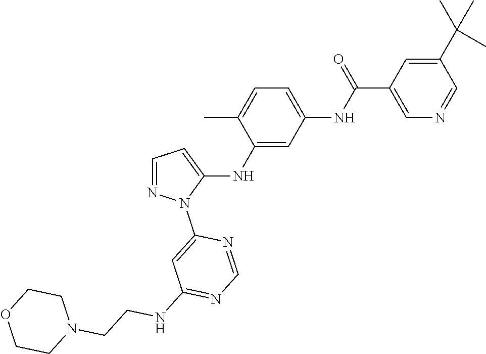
C1=NN(C2=CC(NCCN3CCOCC3)=NC=N2)C(NC2=CC(NC(C3=CN=CC(C(C)(C)C)=C3)=O)=CC=C2C)=C1
